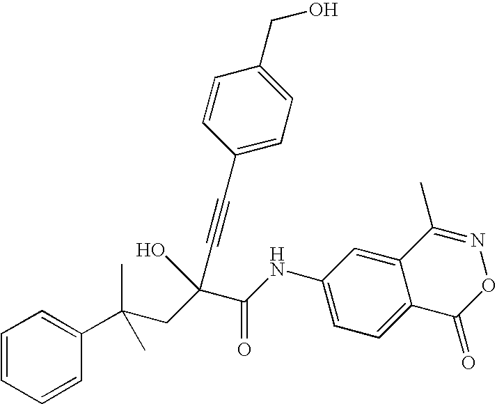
C1=CC=CC(C(CC(C(NC2=CC=C3C(=C2)C(C)=NOC3=O)=O)(C#CC2=CC=C(CO)C=C2)O)(C)C)=C1
